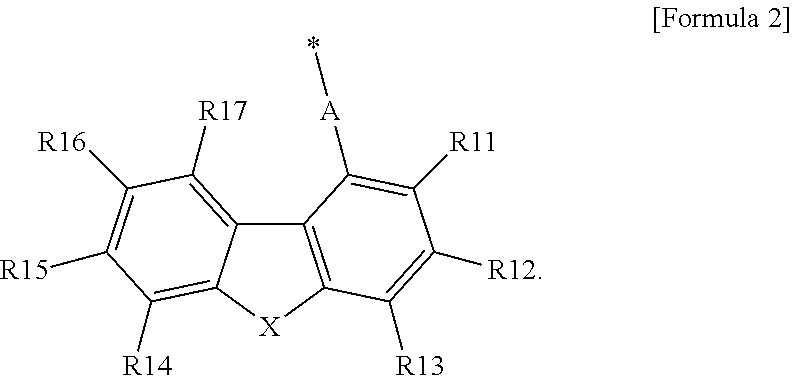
C12=C([X]C3=C([R14])C([R15])=C([R16])C([R17])=C13)C([R13])=C([R12])C([R11])=C2[A]*
